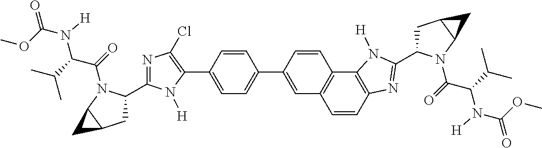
C1(C2=CC=C(C3=CC4=C(C5=C(N=C(C6CC7C(N6C(=O)C(C(C)C)N([H])C(OC)=O)C7)N5[H])C=C4)C=C3)C=C2)=C(Cl)N=C(C2CC3C(N2C(=O)C(C(C)C)N(C(OC)=O)[H])C3)N1[H]
